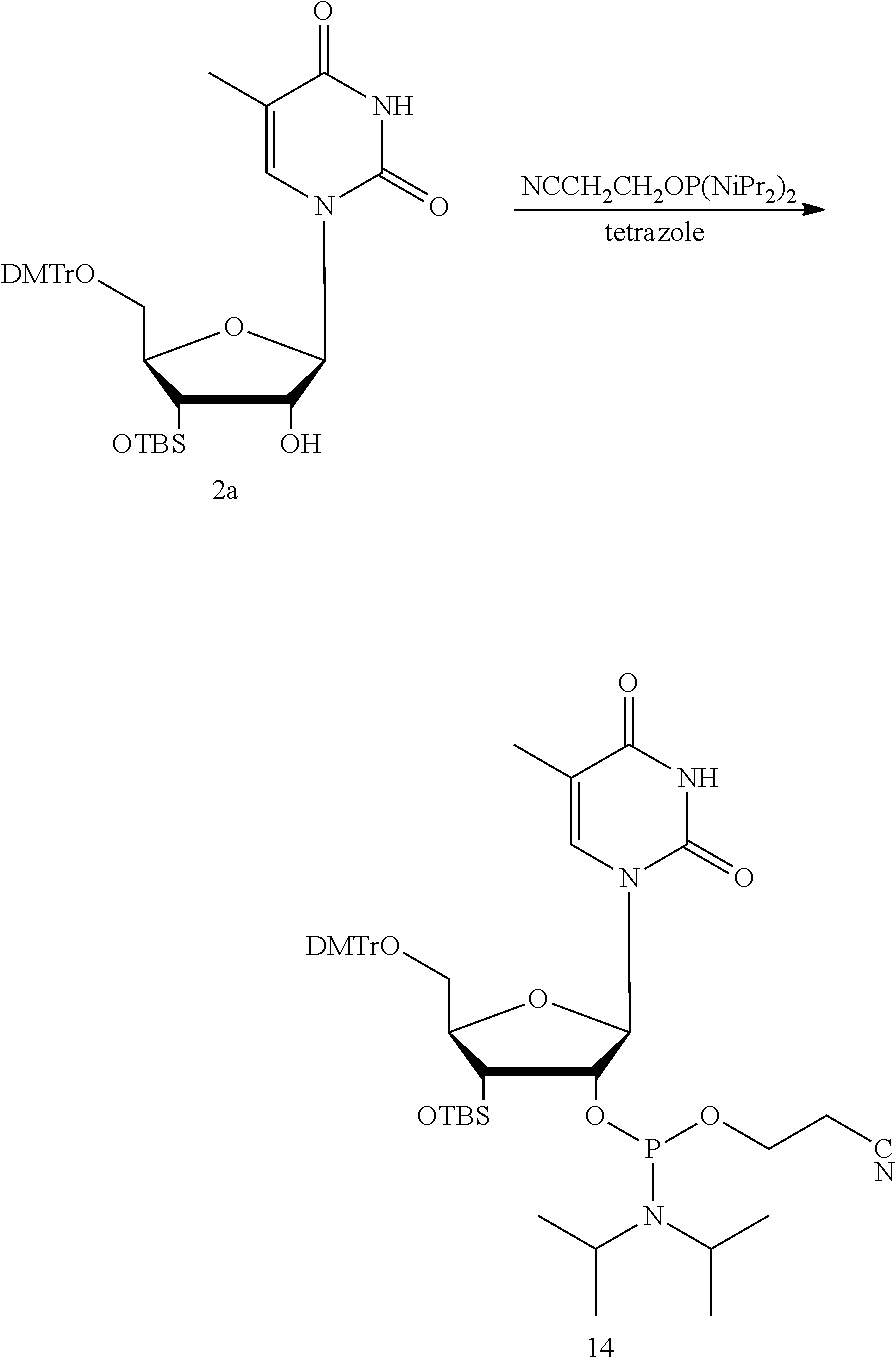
C1([OTBS])C(O)C(N2C=C(C)C(=O)NC2=O)OC1C[DMTrO].[NCCH2CH2OP(NiPr2)2].C1([OTBS])C(OP(N(C(C)C)C(C)C)OCC[CN])C(N2C=C(C)C(=O)NC2=O)OC1C[DMTrO]
